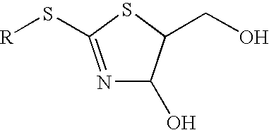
C1(O)N=C(S[R])SC1CO
